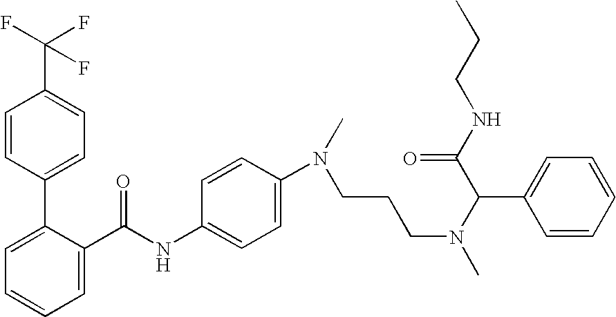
C1=C(C(NC2=CC=C(N(C)CCCN(C)C(C(NCCC)=O)C3=CC=CC=C3)C=C2)=O)C(C2=CC=C(C(F)(F)F)C=C2)=CC=C1
